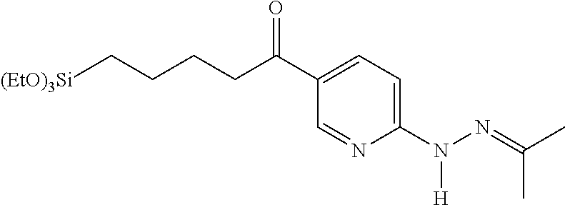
C1=NC(N(N=C(C)C)[H])=CC=C1C(CCCC[(EtO)3Si])=O
